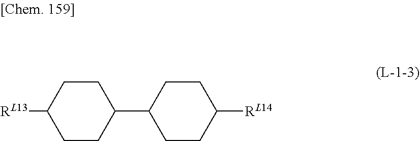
[RL13]C1CCC(C2CCC([RL14])CC2)CC1
